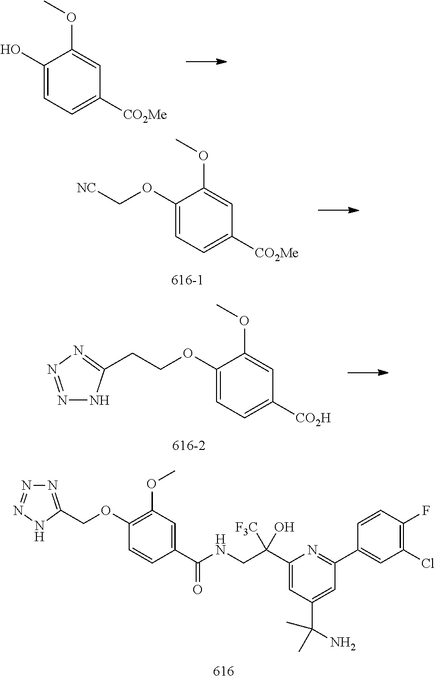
C1(C(CNC(C2=CC(OC)=C(OCC3=NN=NN3)C=C2)=O)([F3C])O)=CC(C(N)(C)C)=CC(C2=CC(Cl)=C(F)C=C2)=N1.C1(O)=CC=C([CO2Me])C=C1OC.C1(OC[NC])=CC=C([CO2Me])C=C1OC.C1(OCCC2=NN=NN2)=CC=C([CO2H])C=C1OC
